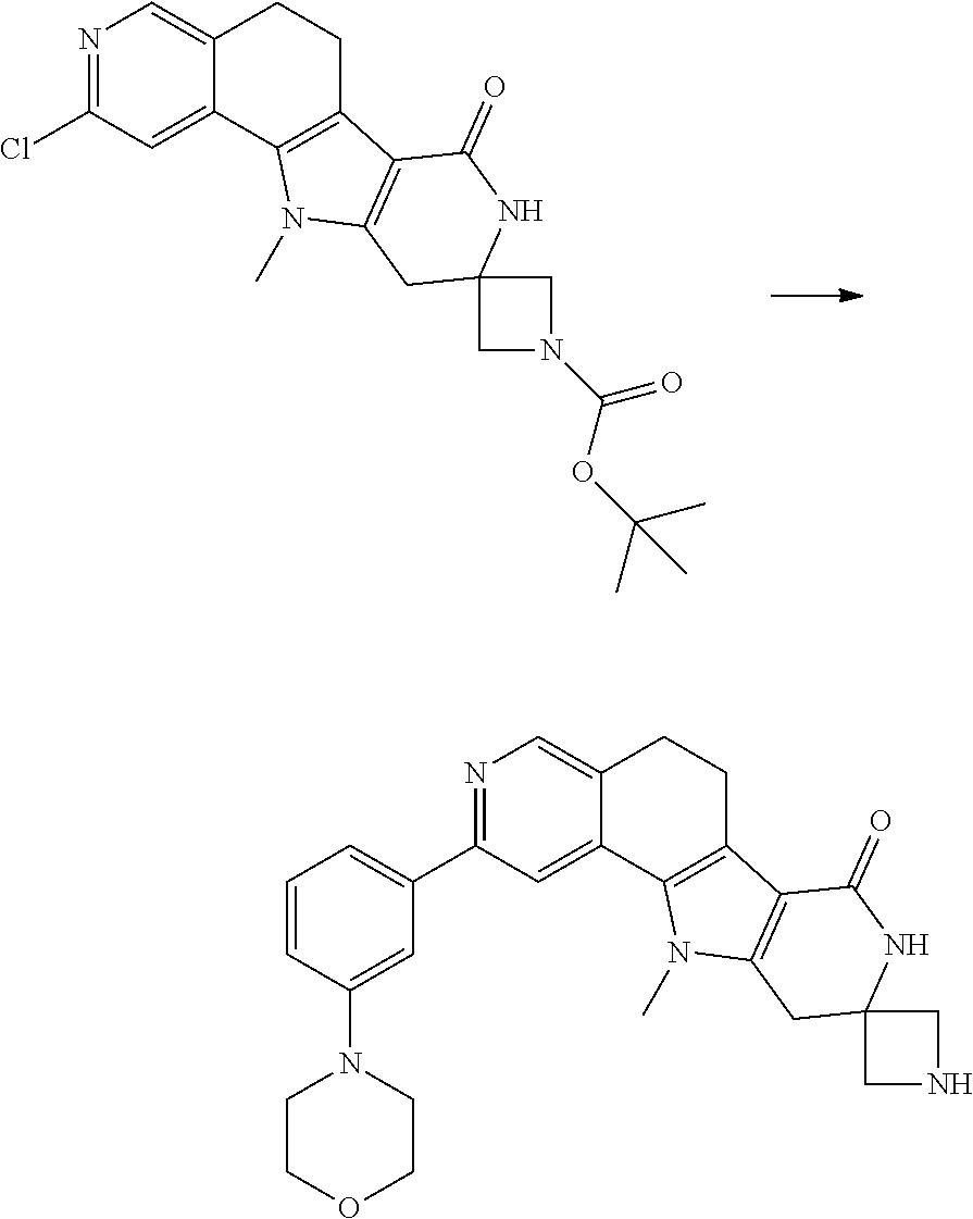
N1=C(Cl)C=C2C(=C1)CCC1=C2N(C)C2=C1C(=O)NC1(C2)CN(C(OC(C)(C)C)=O)C1.N1=C(C2=CC=CC(N3CCOCC3)=C2)C=C2C(=C1)CCC1=C2N(C)C2=C1C(=O)NC1(C2)CNC1
